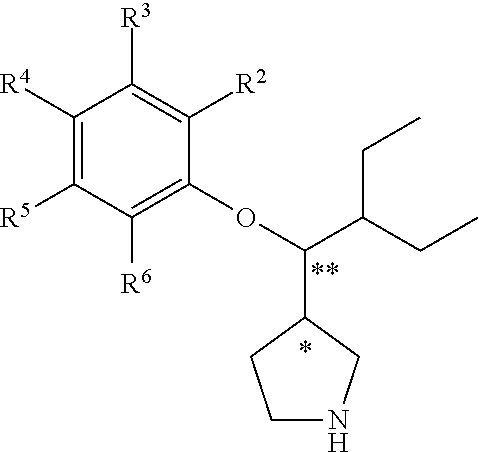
C1([R4])=C([R5])C([R6])=C(OC(C2CCNC2)C(CC)CC)C([R2])=C1[R3]
